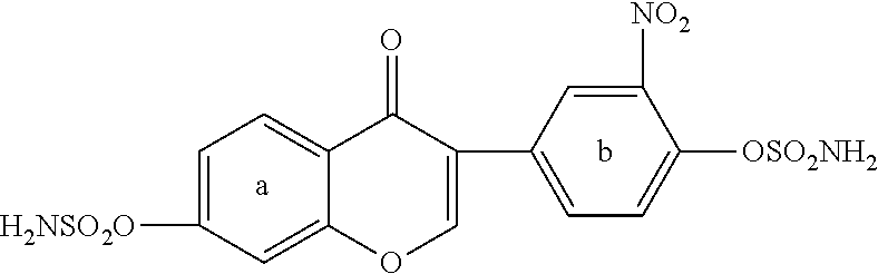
C1=C([H2NSO2O])C=C2C(=C1)C(=O)C(C1=CC=C([OSO2NH2])C([NO2])=C1)=CO2.[a].b
